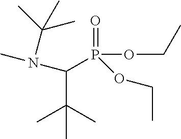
C(C(C)(C)C)(P(=O)(OCC)OCC)N(C)C(C)(C)C
